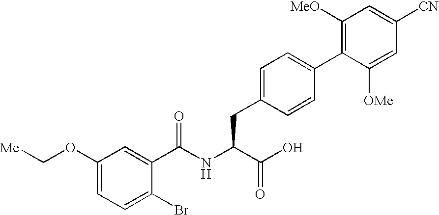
C1(OC[Me])=CC=C(Br)C(C(NC(C(O)=O)CC2=CC=C(C3=C([MeO])C=C([CN])C=C3[OMe])C=C2)=O)=C1
